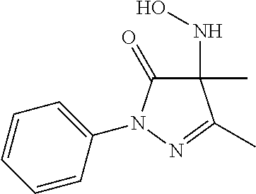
C1(NO)(C)C(=O)N(C2=CC=CC=C2)N=C1C
